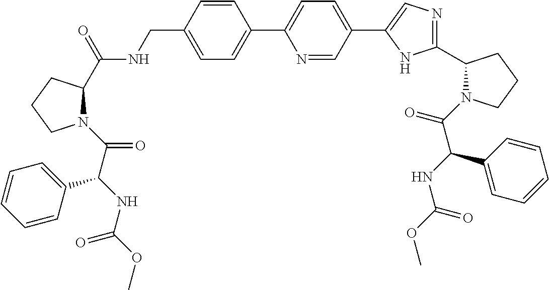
C1=CC(CNC(C2N(C(C(NC(OC)=O)C3=CC=CC=C3)=O)CCC2)=O)=CC=C1C1=CC=C(C2=CN=C(C3N(C(C(NC(OC)=O)C4=CC=CC=C4)=O)CCC3)N2)C=N1
